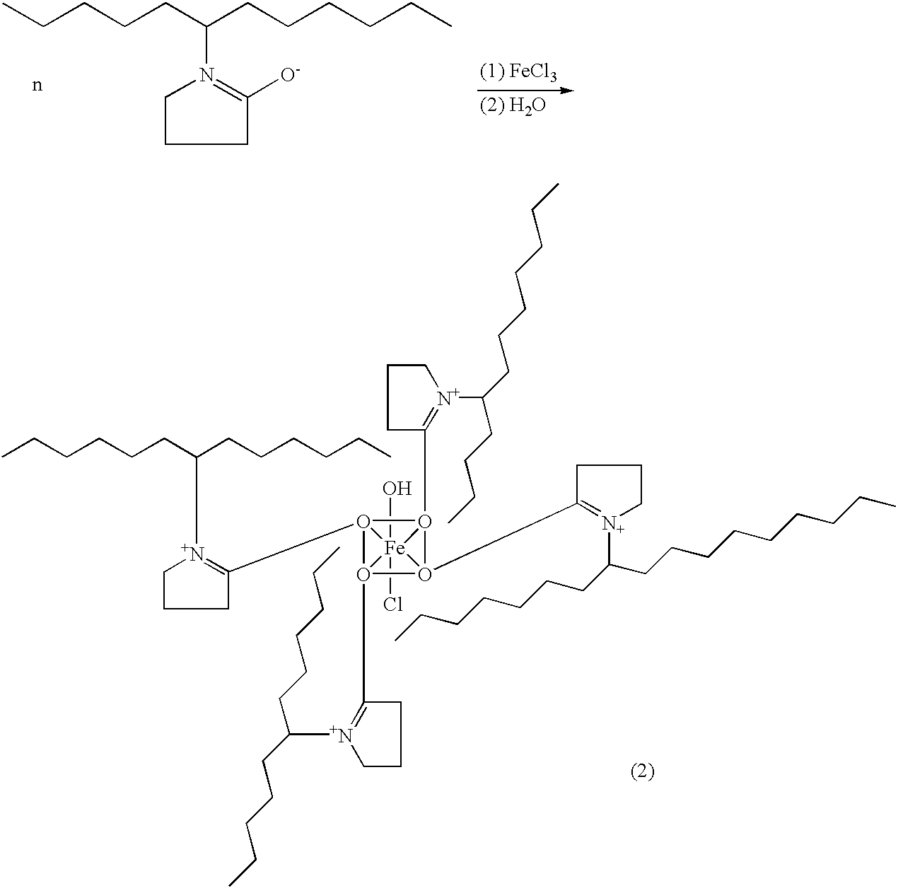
C1CN(C(CCCCC)CCCCCC)=C([O-])C1.C1C[N+](C(CCCCCC)CCCCCC)=C(O23[Fe]45(O)(Cl)O2(C2=[N+](C(CCCCC)CCCCCC)CCC2)O4(C2=[N+](C(CCCCCCCCC)CCCCCCC)CCC2)O35C2=[N+](C(CCCC)CCCCCCC)CCC2)C1
